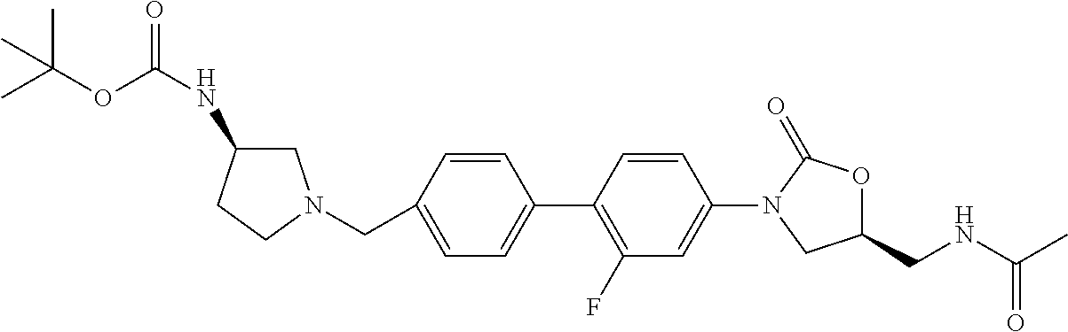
C1(CN2CC(NC(OC(C)(C)C)=O)CC2)=CC=C(C2=C(F)C=C(N3CC(CNC(C)=O)OC3=O)C=C2)C=C1
